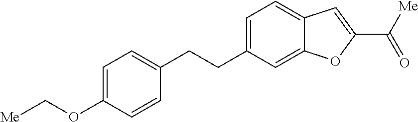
C1=C(OC[Me])C=CC(CCC2=CC=C3C(=C2)OC(C([Me])=O)=C3)=C1
